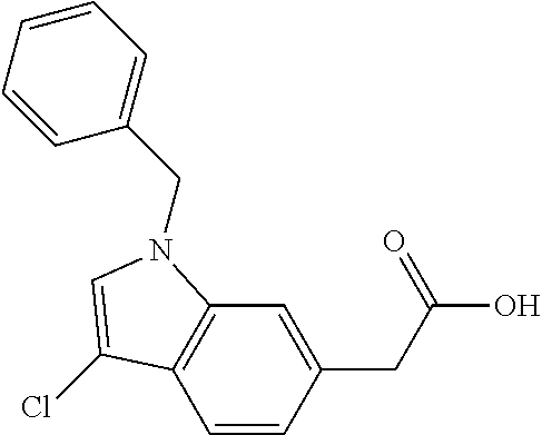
C1=CC(CC(O)=O)=CC2=C1C(Cl)=CN2CC1=CC=CC=C1
